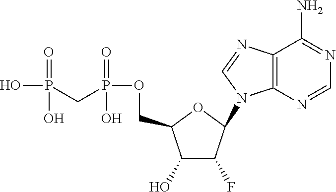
C1(O)C(F)C(N2C3=C(C(N)=NC=N3)N=C2)OC1COP(CP(O)(=O)O)(=O)O
